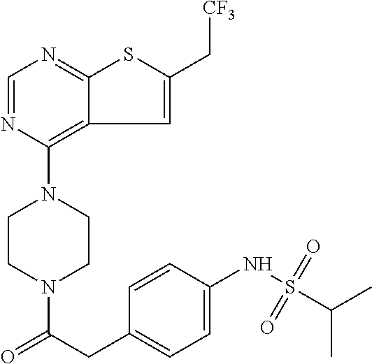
N1(C2=C3C(=NC=N2)SC(C[CF3])=C3)CCN(C(CC2=CC=C(NS(C(C)C)(=O)=O)C=C2)=O)CC1
